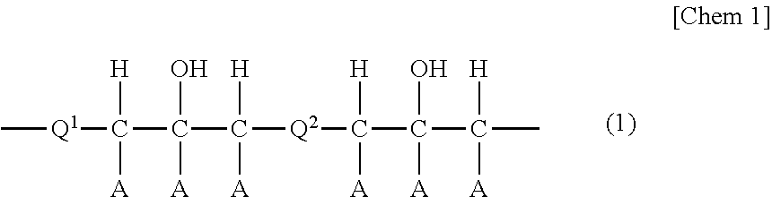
C[Q1]C([H])([A])C(O)([A])C([H])([A])[Q2]C([H])([A])C(O)([A])C([H])([A])C
